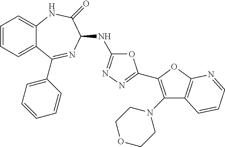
C1=CC=C2C(=C1)NC(=O)C(NC1=NN=C(C3=C(N4CCOCC4)C4=C(O3)N=CC=C4)O1)N=C2C1=CC=CC=C1
